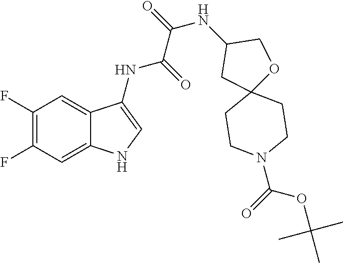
C1(F)=C(F)C=C2C(=C1)C(NC(=O)C(=O)NC1CC3(OC1)CCN(C(=O)OC(C)(C)C)CC3)=CN2
